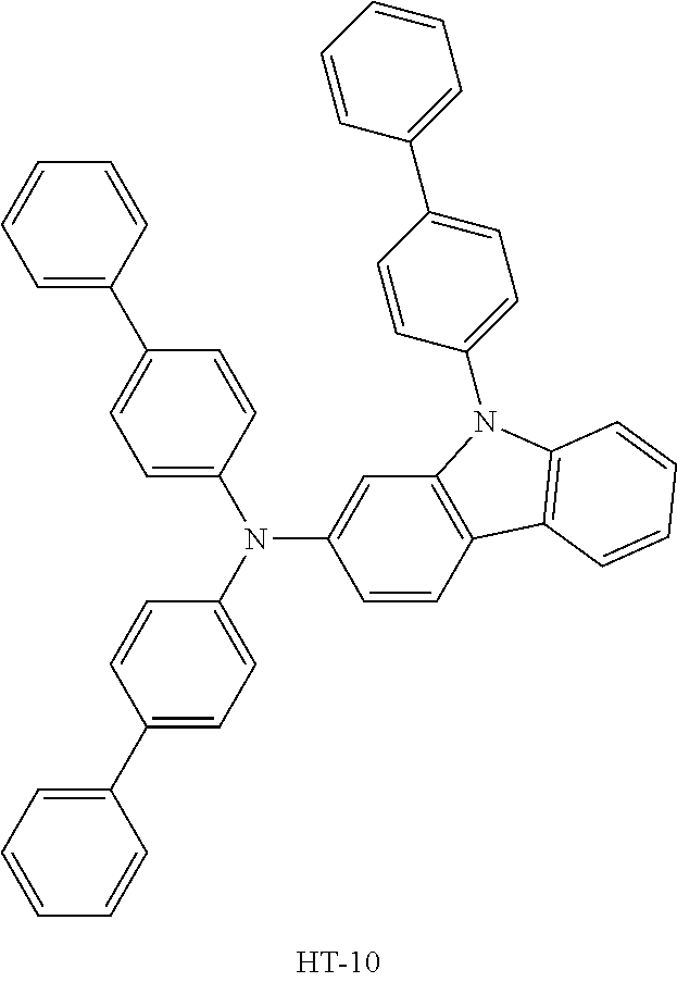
C12=C(C=C(N(C3=CC=C(C4=CC=CC=C4)C=C3)C3=CC=C(C4=CC=CC=C4)C=C3)C=C1)N(C1=CC=C(C3=CC=CC=C3)C=C1)C1=C2C=CC=C1
